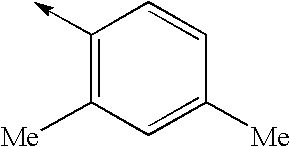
C1(->C)=C([Me])C=C([Me])C=C1
